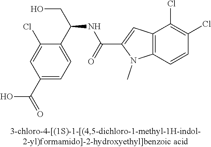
C1(C(CO)NC(C2=CC3=C(N2C)C=CC(Cl)=C3Cl)=O)=CC=C(C(O)=O)C=C1Cl
